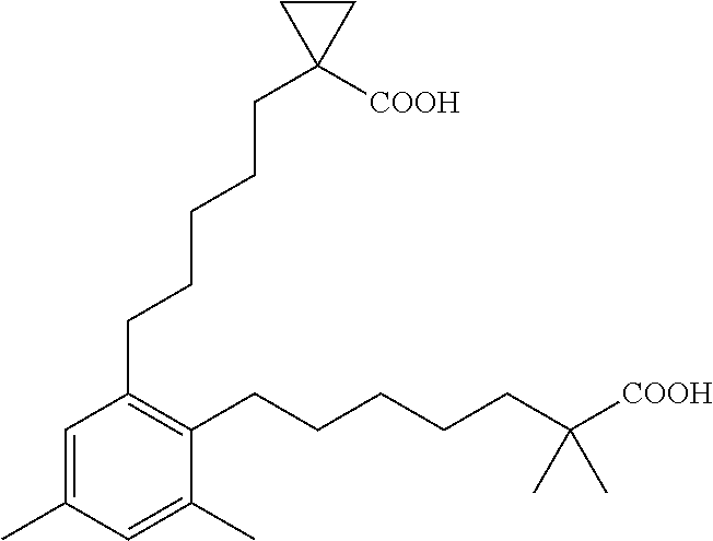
C1=C(C)C=C(C)C(CCCCCC([COOH])(C)C)=C1CCCCCC1([COOH])CC1
